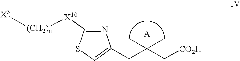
N1=C([X10][(CH2)n][X3])SC=C1CC(C[CO2H])(C)C
